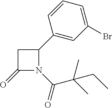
C1(=O)N(C(C(C)(C)CC)=O)C(C2=CC(Br)=CC=C2)C1
